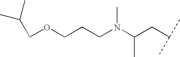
C(OCCCN(C(CC(C)C)C)C)C(C)C
